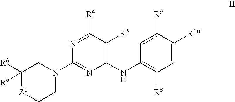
C1([Ra])([Rb])[Z1]CCN(C2=NC(NC3=C([R8])C=C([R10])C([R9])=C3)=C([R5])C([R4])=N2)C1
